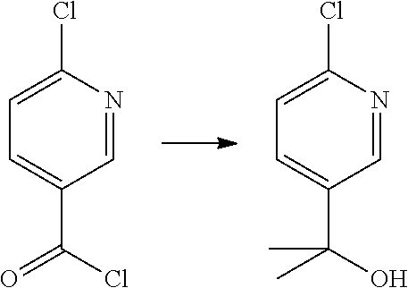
C1=C(C(Cl)=O)C=NC(Cl)=C1.C1=C(C(O)(C)C)C=NC(Cl)=C1
